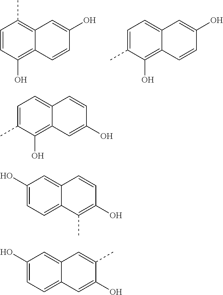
C1=CC(O)=C2C(=C1C)C=C(O)C=C2.C1=C(C)C(O)=C2C(=C1)C=C(O)C=C2.C1=C(C)C(O)=C2C(=C1)C=CC(O)=C2.C1(O)=CC=C2C(=C1)C=CC(O)=C2C.C1(O)=CC=C2C(=C1)C=C(C)C(O)=C2
